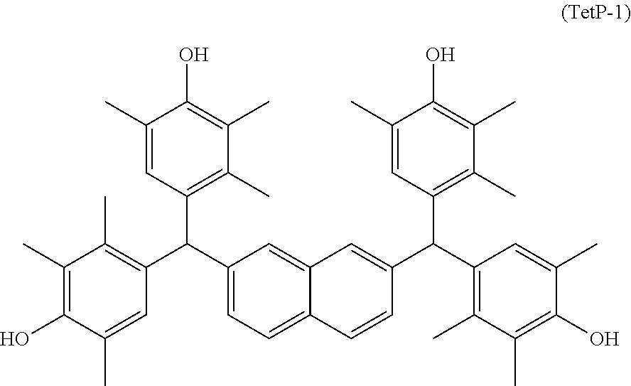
C1(C)=CC(C(C2=CC=C3C(=C2)C=C(C(C2=C(C)C(C)=C(O)C(C)=C2)C2=C(C)C(C)=C(O)C(C)=C2)C=C3)C2=C(C)C(C)=C(O)C(C)=C2)=C(C)C(C)=C1O
